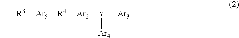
C[R3][Ar5][R4][Ar2][Y]([Ar3])[Ar4]
